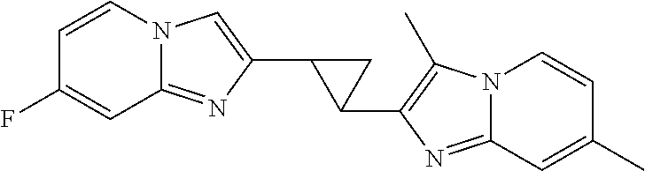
C12=NC(C3C(C4=C(C)N5C(=N4)C=C(C)C=C5)C3)=CN1C=CC(F)=C2
